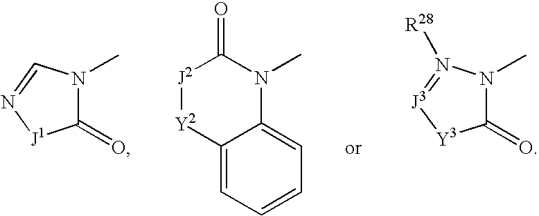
C1(=O)N(C)C=N[J1]1.[J2]1[Y2]C2=CC=CC=C2N(C)C1=O.C1(=O)N(C)N([R28])=[J3][Y3]1
